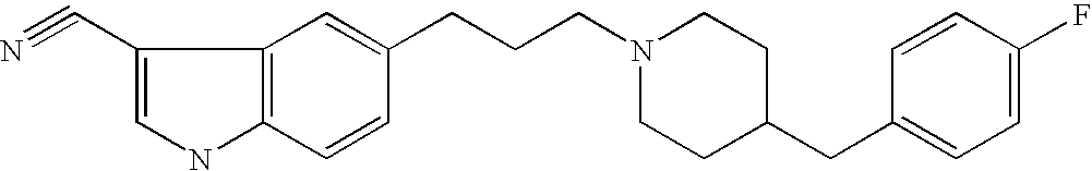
C12=C(C=CC(CCCN3CCC(CC4=CC=C(F)C=C4)CC3)=C1)NC=C2C#N
